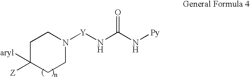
C1C([aryl])([Z])CCN([Y]NC(N[Py])=O)C1
